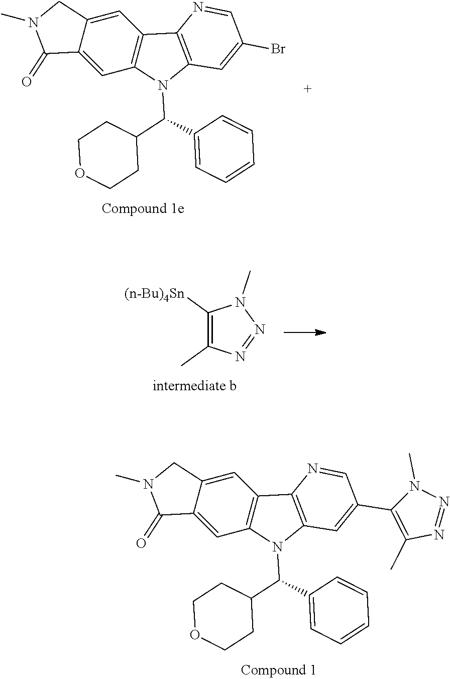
C12=CC3=C(C=C1CN(C)C2=O)C1=C(N3C(C2=CC=CC=C2)C2CCOCC2)C=C(C2=C(C)N=NN2C)C=N1.C12=CC3=C(C=C1CN(C)C2=O)C1=C(N3C(C2=CC=CC=C2)C2CCOCC2)C=C(Br)C=N1.C1([(n-Bu)4Sn])=C(C)N=NN1C
